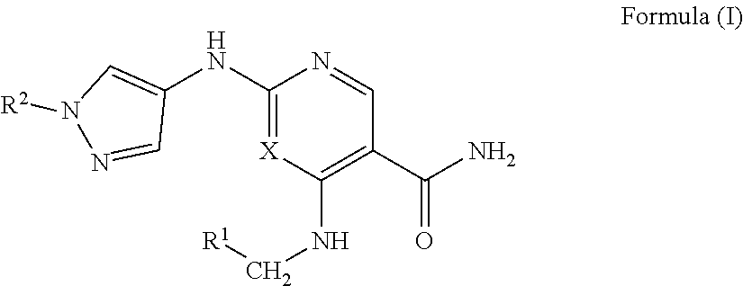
N1([R2])N=CC(NC2=[X]C(NC[R1])=C(C(=O)N)C=N2)=C1
